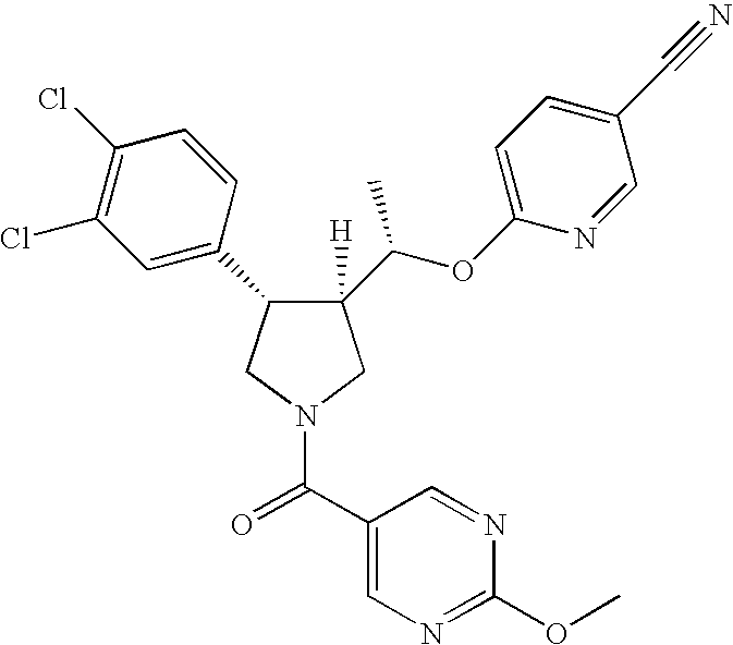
C1(C(OC2=CC=C(C#N)C=N2)C)([H])C(C2=CC(Cl)=C(Cl)C=C2)CN(C(C2=CN=C(OC)N=C2)=O)C1
